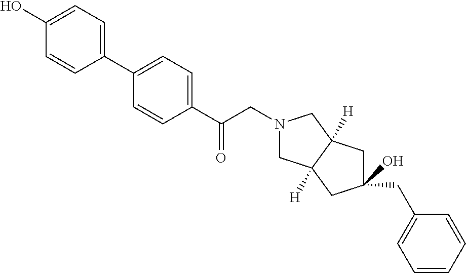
C1(O)=CC=C(C2=CC=C(C(CN3CC4([H])C([H])(C3)CC(CC3=CC=CC=C3)(O)C4)=O)C=C2)C=C1
